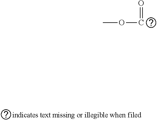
COC=O
